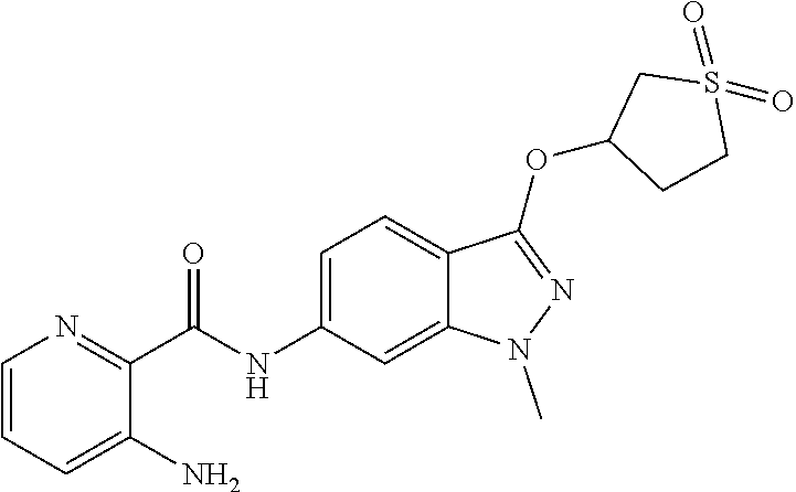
C(NC1=CC=C2C(=C1)N(C)N=C2OC1CCS(=O)(=O)C1)(C1=NC=CC=C1N)=O
